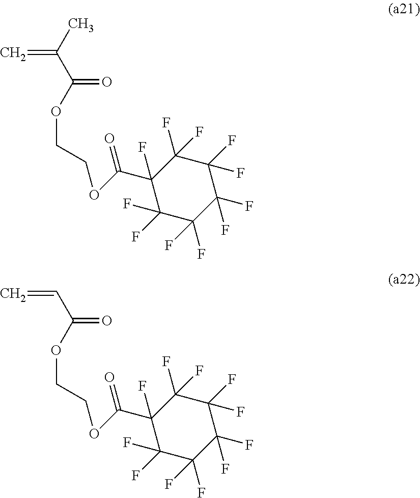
CC(C(OCCOC(C1(F)C(F)(F)C(F)(F)C(F)(F)C(F)(F)C1(F)F)=O)=O)=C.C(C(OCCOC(C1(F)C(F)(F)C(F)(F)C(F)(F)C(F)(F)C1(F)F)=O)=O)=C
